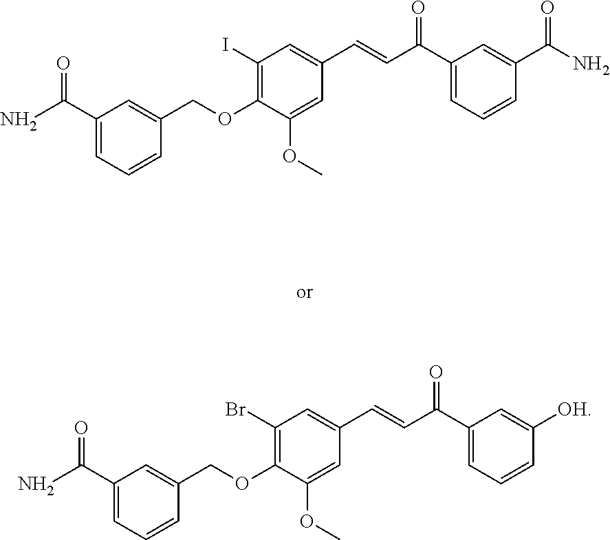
C1(C(N)=O)=CC=CC(COC2=C(I)C=C(C=CC(C3=CC=CC(C(N)=O)=C3)=O)C=C2OC)=C1.C1(C(N)=O)=CC=CC(COC2=C(Br)C=C(C=CC(C3=CC=CC([OH])=C3)=O)C=C2OC)=C1
